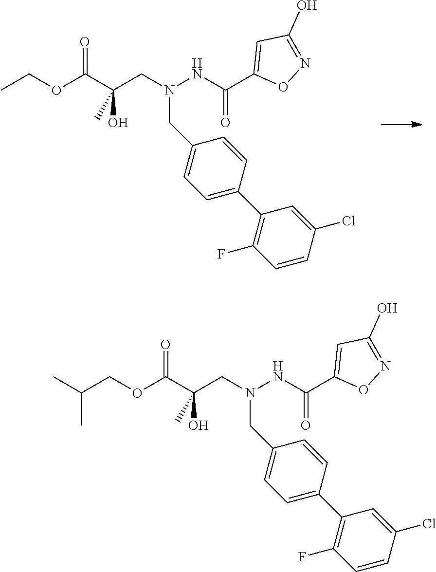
C1=C(C2=C(F)C=CC(Cl)=C2)C=CC(CN(NC(C2=CC(O)=NO2)=O)CC(C(OCC)=O)(O)C)=C1.C1=C(C2=C(F)C=CC(Cl)=C2)C=CC(CN(NC(=O)C2=CC(O)=NO2)CC(C(OCC(C)C)=O)(O)C)=C1
